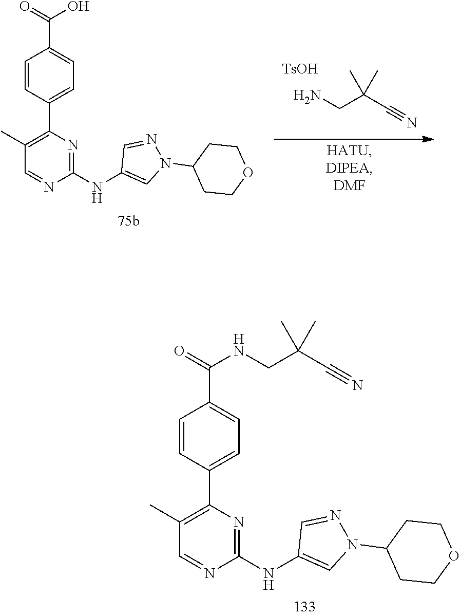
N(C1=NC(C2=CC=C(C(=O)O)C=C2)=C(C)C=N1)C1=CN(C2CCOCC2)N=C1.C(#N)C(CN)(C)C.[TsOH].C1(NC2=CN(C3CCOCC3)N=C2)=NC(C2=CC=C(C(NCC(C#N)(C)C)=O)C=C2)=C(C)C=N1
